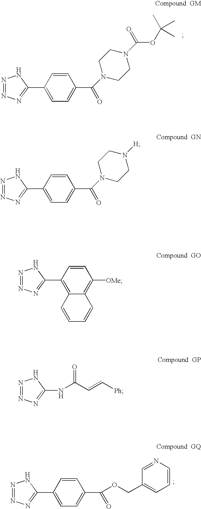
C1=CC(C2=NN=NN2)=C2C(=C1[OMe])C=CC=C2.N(C1=NN=NN1)C(C=C[Ph])=O.C1=CC(C2=NN=NN2)=CC=C1C(=O)N1CCN(C(OC(C)(C)C)=O)CC1.C1=CC(C2=NN=NN2)=CC=C1C(OCC1=CC=CN=C1)=O.C1=CC(C2=NN=NN2)=CC=C1C(=O)N1CCN([H])CC1
